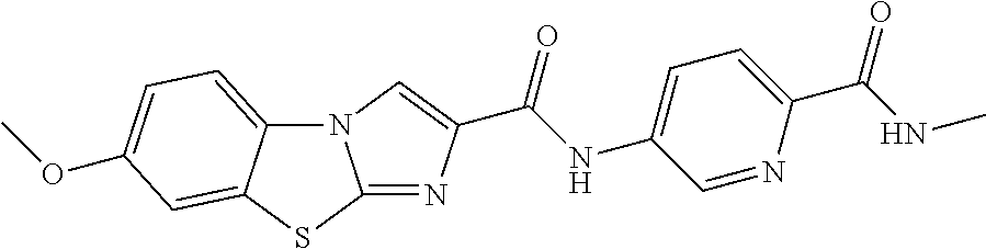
N12C3=CC=C(OC)C=C3SC1=NC(C(NC1=CC=C(C(NC)=O)N=C1)=O)=C2
